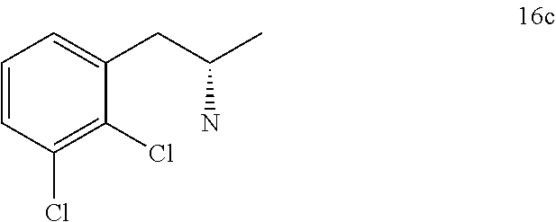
C1=CC=C(CC(C)N)C(Cl)=C1Cl
